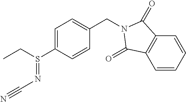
C1=C(S(CC)=NC#N)C=CC(CN2C(=O)C3=C(C=CC=C3)C2=O)=C1
